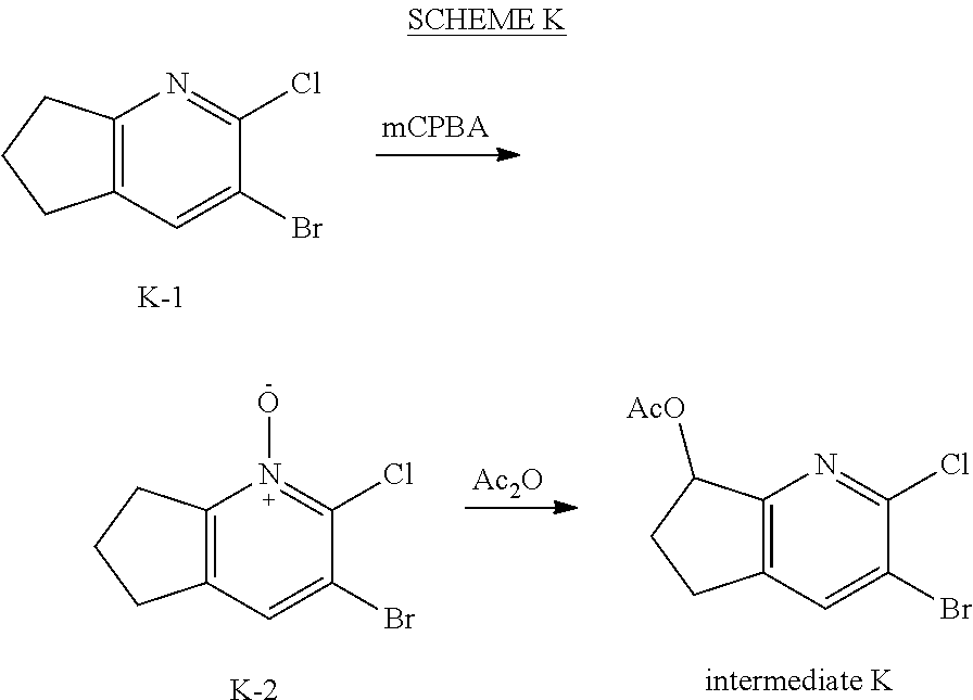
C12=C(C=C(Br)C(Cl)=N1)CCC2.[K].C12=C(C=C(Br)C(Cl)=N1O)CCC2.[K].[Ac2O].C12=C(C=C(Br)C(Cl)=N1)CCC2[AcO].[intermediate K]
